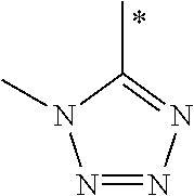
N1=NN=C(C)N1C
